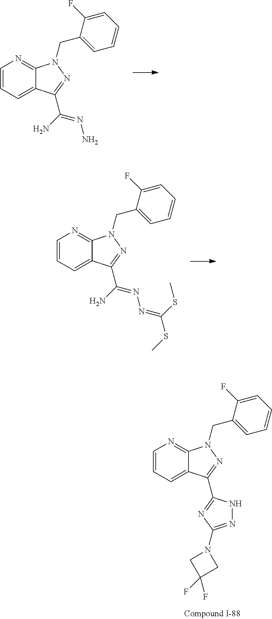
C1=CC=C2C(=N1)N(CC1=CC=CC=C1F)N=C2C(N)=NN.C1=CC=C2C(=N1)N(CC1=CC=CC=C1F)N=C2C(N)=NN=C(SC)SC.C1=CC=C2C(=N1)N(CC1=CC=CC=C1F)N=C2C1=NC(N2CC(F)(F)C2)=NN1
